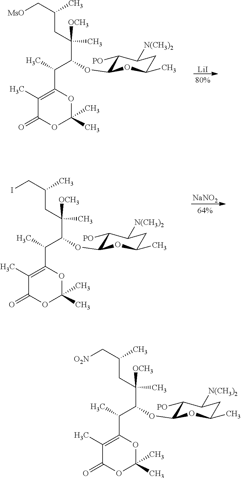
C(CC(C[O2N])C)([OCH3])(C)C(C(C)C1=C(C)C(=O)OC(C)(C)O1)OC1C([PO])C([N(CH3)2])CC(C)O1.C(CC(C[MsO])C)([OCH3])(C)C(C(C)C1=C(C)C(=O)OC(C)(C)O1)OC1C([PO])C([N(CH3)2])CC(C)O1.[LiI].C(CC(CI)C)([OCH3])(C)C(C(C)C1=C(C)C(=O)OC(C)(C)O1)OC1C([PO])C([N(CH3)2])CC(C)O1.[NaNO2]
